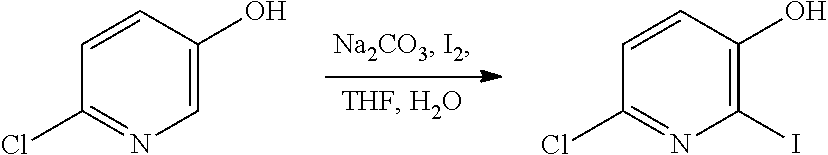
C1=CC(O)=CN=C1Cl.C1=CC(O)=C(I)N=C1Cl
